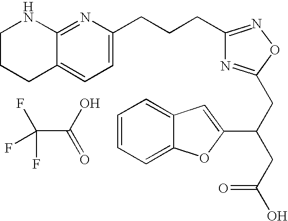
C(C(O)=O)(F)(F)F.C1CCC2=CC=C(CCCC3=NOC(CC(CC(O)=O)C4=CC5=CC=CC=C5O4)=N3)N=C2N1
